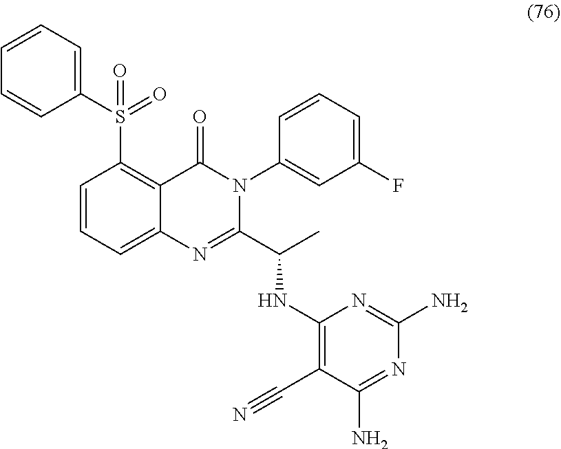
C1=CC=C2C(=C1S(=O)(C1=CC=CC=C1)=O)C(=O)N(C1=CC(F)=CC=C1)C(C(NC1=C(C#N)C(N)=NC(N)=N1)C)=N2
